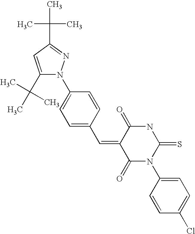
C1(C=C2C(=O)N(C3=CC=C(Cl)C=C3)C(=S)NC2=O)=CC=C(N2C(C(C)(C)C)=CC(C(C)(C)C)=N2)C=C1
